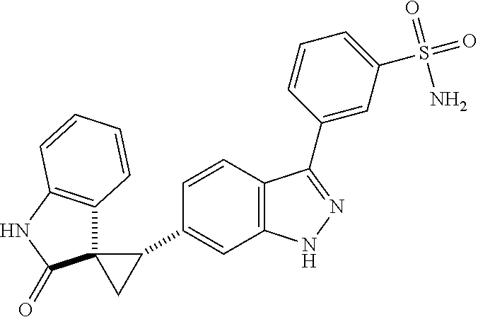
C12(C3=C(NC1=O)C=CC=C3)CC2C1=CC2=C(C=C1)C(C1=CC(S(=O)(N)=O)=CC=C1)=NN2
